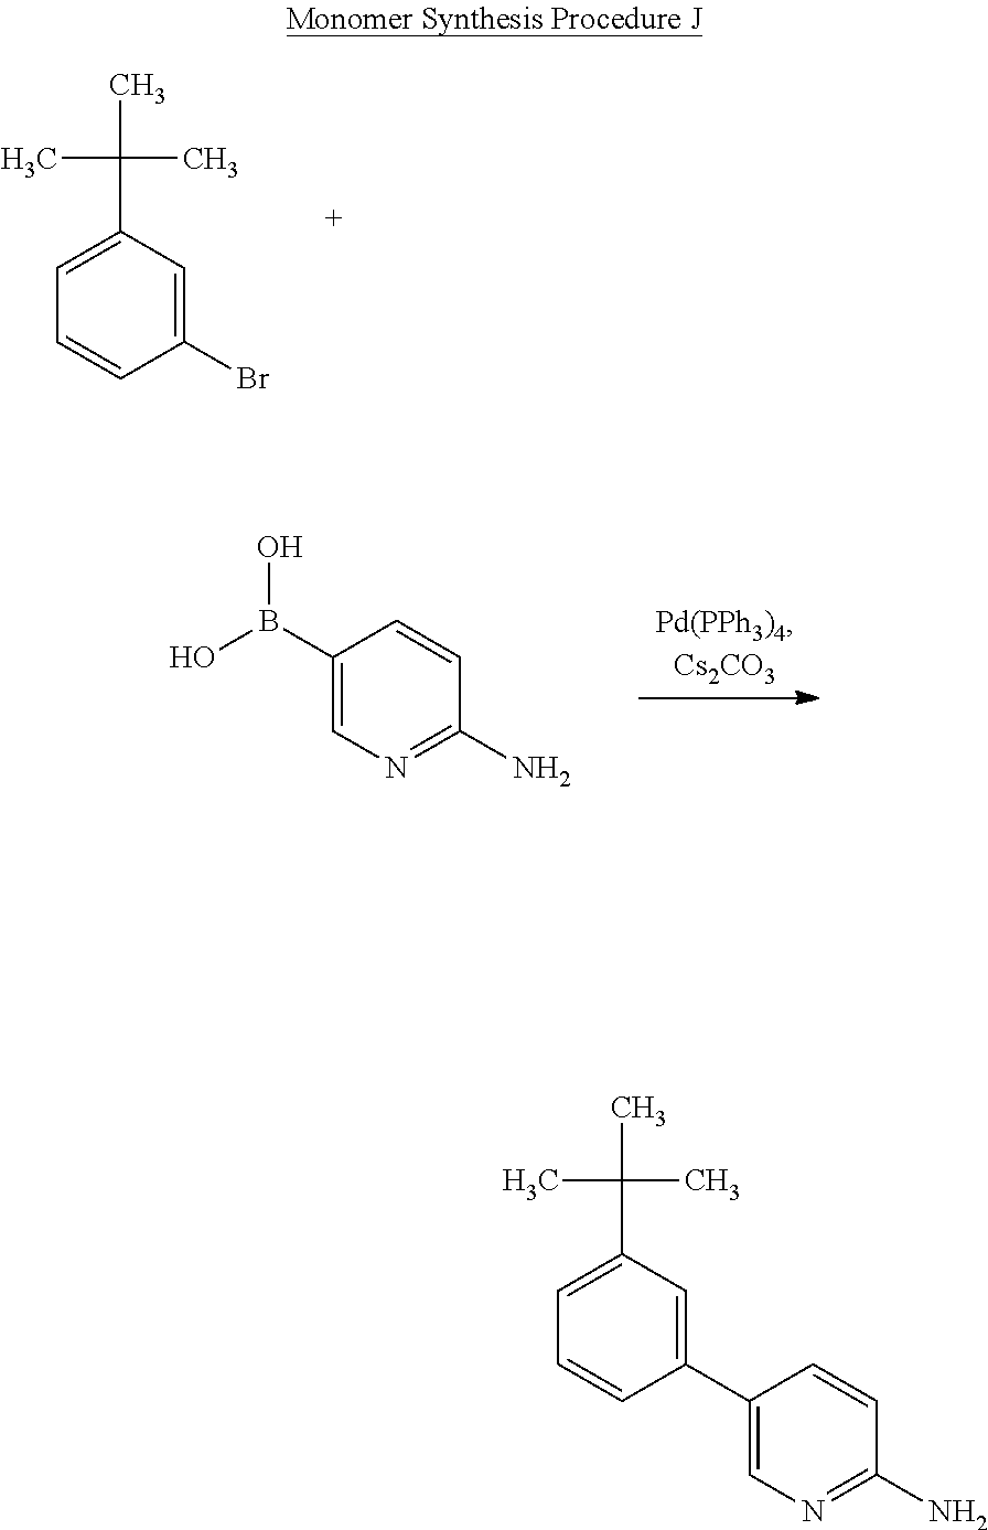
C1=CC(Br)=CC(C(C)(C)C)=C1.C1(B(O)O)=CN=C(N)C=C1.C1=CC(C2=CN=C(N)C=C2)=CC(C(C)(C)C)=C1
